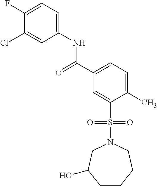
C1(F)=CC=C(NC(C2=CC=C(C)C(S(N3CC(O)CCCC3)(=O)=O)=C2)=O)C=C1Cl
